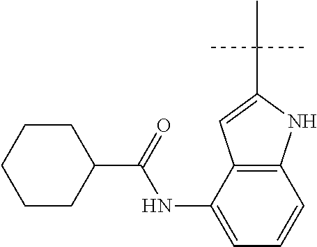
C1CCCCC1C(NC1=CC=CC2=C1C=C(C(C)(C)C)N2)=O
